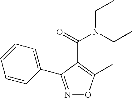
C1=CC(C2=NOC(C)=C2C(=O)N(CC)CC)=CC=C1
